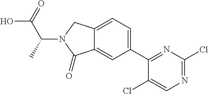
C1(Cl)=CN=C(Cl)N=C1C1=CC=C2C(=C1)C(=O)N(C(C(=O)O)C)C2
